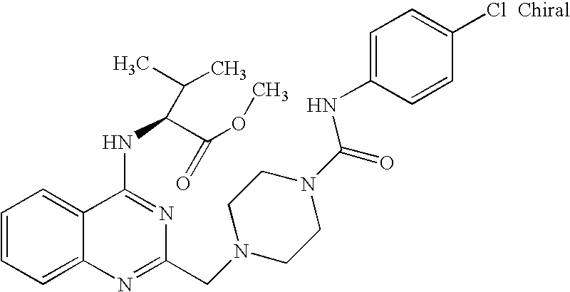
C1=CC=C2C(=C1)C(NC(C(OC)=O)C(C)C)=NC(CN1CCN(C(=O)NC3=CC=C(Cl)C=C3)CC1)=N2
